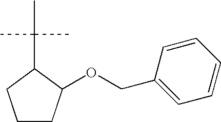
C1CC(OCC2=CC=CC=C2)C(C(C)(C)C)C1
